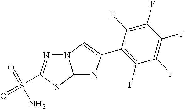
N12N=C(S(=O)(=O)N)SC1=NC(C1=C(F)C(F)=C(F)C(F)=C1F)=C2
